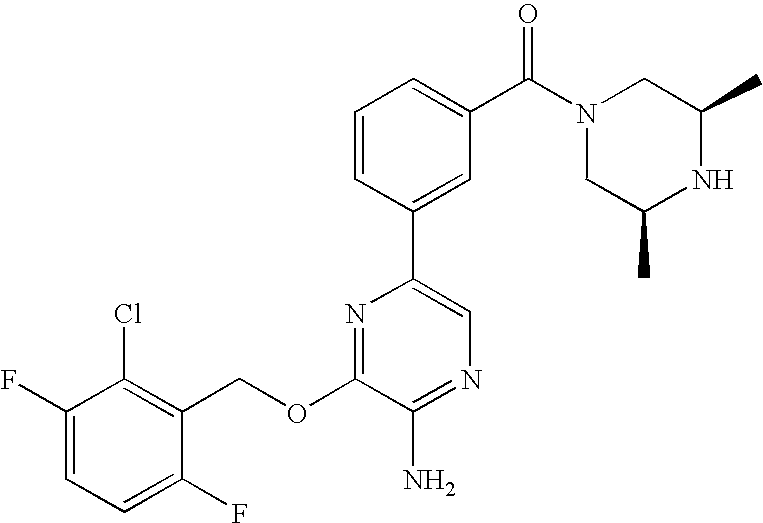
C1(OCC2=C(Cl)C(F)=CC=C2F)=NC(C2=CC(C(N3CC(C)NC(C)C3)=O)=CC=C2)=CN=C1N
